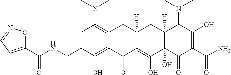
C1(CNC(C2=CC=NO2)=O)=CC(N(C)C)=C2C(=C1O)C(=O)C1=C(O)C3(O)C([H])(CC1([H])C2)C(N(C)C)C(O)=C(C(N)=O)C3=O
